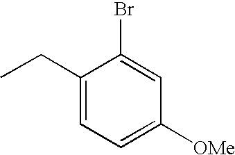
C1(CC)=CC=C([OMe])C=C1Br
